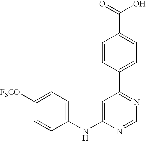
C1(NC2=CC(C3=CC=C(C(=O)O)C=C3)=NC=N2)=CC=C([F3CO])C=C1
